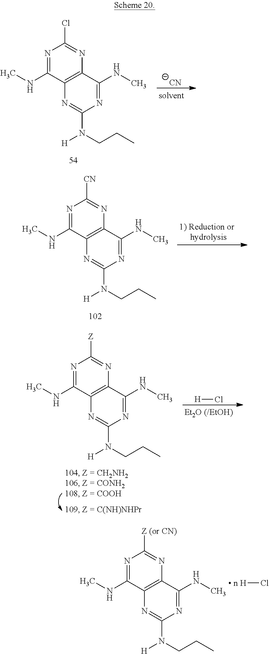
N1=C(NC)C2=C(N=C1[Z (or CN)])C(NC)=NC(N(CCC)[H])=N2.[ n H]Cl.N1=C(NC)C2=C(N=C1Cl)C(NC)=NC(N(CCC)[H])=N2.[CN].N1=C(NC)C2=C(N=C1[CN])C(NC)=NC(N(CCC)[H])=N2.[H]Cl.N1=C(NC)C2=C(N=C1[Z])C(NC)=NC(N(CCC)[H])=N2
